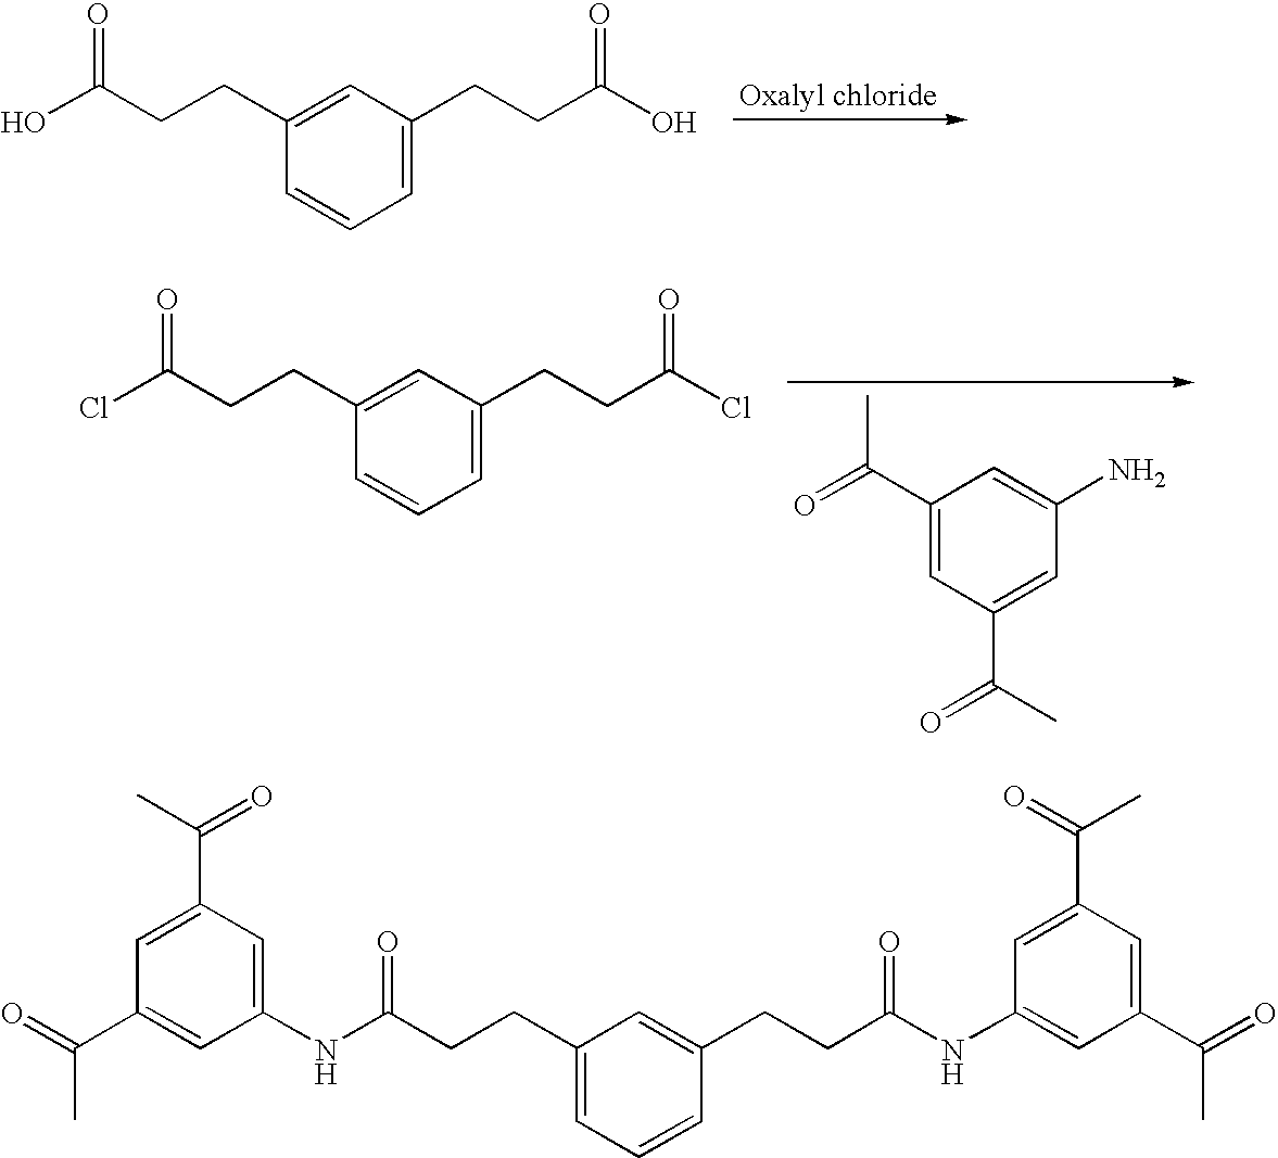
C1=C(CCC(O)=O)C=C(CCC(O)=O)C=C1.C1=C(CCC(Cl)=O)C=C(CCC(Cl)=O)C=C1.C1(C(=O)C)=CC(C(C)=O)=CC(N)=C1.C1(NC(CCC2=CC=CC(CCC(NC3=CC(C(=O)C)=CC(C(=O)C)=C3)=O)=C2)=O)=CC(C(C)=O)=CC(C(=O)C)=C1
